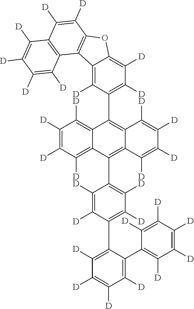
C1([D])=C([D])C2=C(C([D])=C1[D])C([D])=C([D])C1=C2C2=C([D])C(C3=C4C(=C(C5=C([D])C([D])=C(C6=C([D])C([D])=C([D])C([D])=C6C6=C([D])C([D])=C([D])C([D])=C6[D])C([D])=C5[D])C5=C([D])C([D])=C([D])C([D])=C35)C([D])=C([D])C([D])=C4[D])=C([D])C([D])=C2O1
